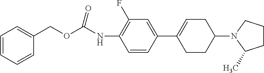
C1=CC=CC(COC(NC2=C(F)C=C(C3=CCC(N4C(C)CCC4)CC3)C=C2)=O)=C1
